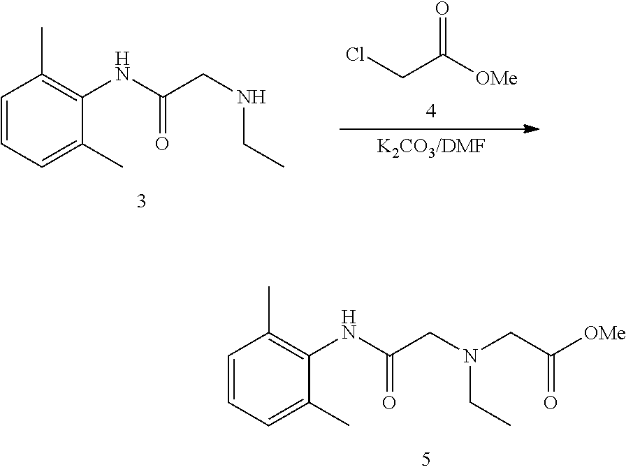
C1=CC=C(C)C(NC(CN(CC)CC([OMe])=O)=O)=C1C.C1=CC=C(C)C(NC(CNCC)=O)=C1C.ClCC([OMe])=O
